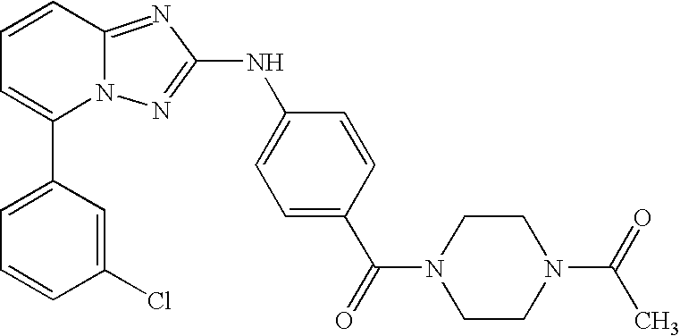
C1(C2=CC=CC3=NC(NC4=CC=C(C(=O)N5CCN(C(=O)C)CC5)C=C4)=NN23)=CC=CC(Cl)=C1
